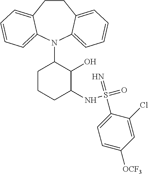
C1CC2=CC=CC=C2N(C2CCCC(NS(=O)(=N)C3=CC=C([OCF3])C=C3Cl)C2O)C2=CC=CC=C12
